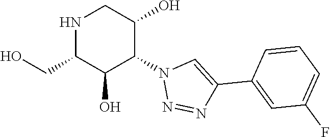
N1C(CO)C(O)C(N2N=NC(C3=CC(F)=CC=C3)=C2)C(O)C1
